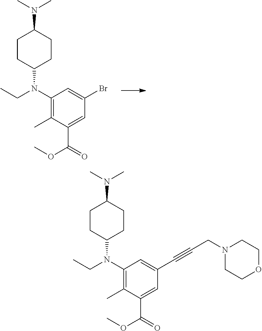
C1(N(CC)C2CCC(N(C)C)CC2)=C(C)C(C(=O)OC)=CC(Br)=C1.C1(N(CC)C2CCC(N(C)C)CC2)=C(C)C(C(=O)OC)=CC(C#CCN2CCOCC2)=C1
